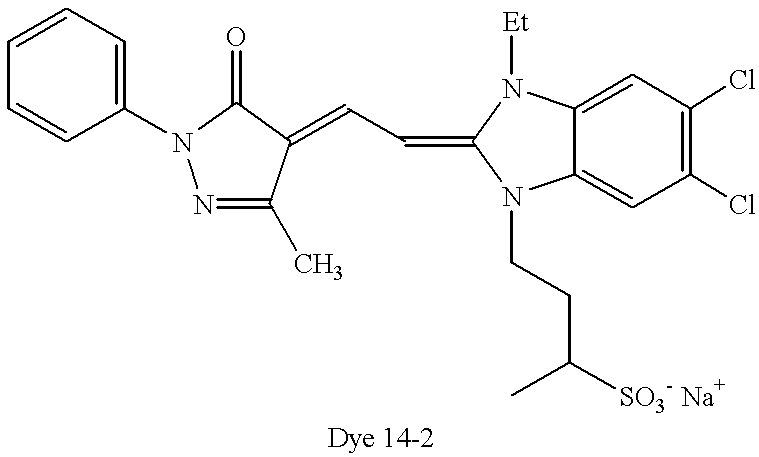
C(C=C1N([Et])C2=CC(Cl)=C(Cl)C=C2N1CCC(C)[SO3- Na+])=C1C(C)=NN(C2=CC=CC=C2)C1=O
